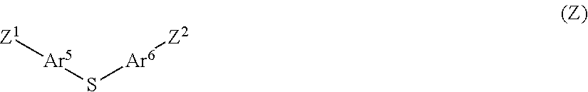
S([Ar5][Z1])[Ar6][Z2]
